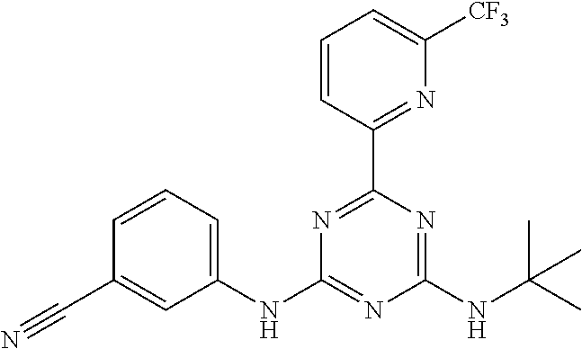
N1=C(C2=NC([CF3])=CC=C2)N=C(NC(C)(C)C)N=C1NC1=CC=CC(C#N)=C1
